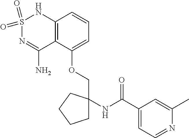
S1(=O)(=O)N=C(N)C2=C(N1)C=CC=C2OCC1(NC(C2=CC=NC(C)=C2)=O)CCCC1
